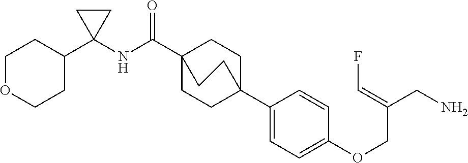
C1(C23CCC(C(NC4(C5CCOCC5)CC4)=O)(CC2)CC3)=CC=C(OCC(CN)=CF)C=C1
